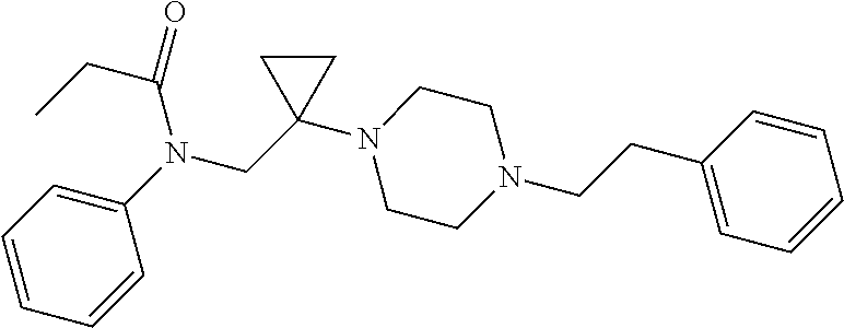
C1=CC=C(N(CC2(N3CCN(CCC4=CC=CC=C4)CC3)CC2)C(=O)CC)C=C1
